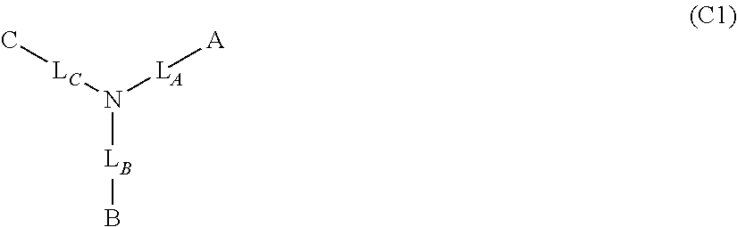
N([LB]B)([LC]C)[LA][A]
